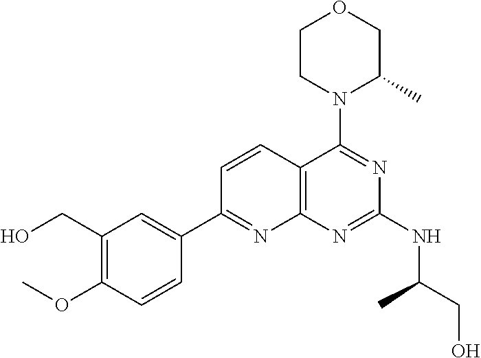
C1=CC2=C(N=C1C1=CC(CO)=C(OC)C=C1)N=C(NC(CO)C)N=C2N1C(C)COCC1
